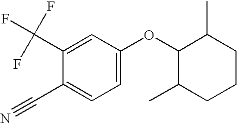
C1=C(C(F)(F)F)C(C#N)=CC=C1OC1C(C)CCCC1C
